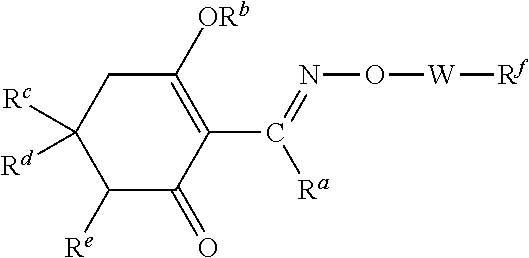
C1([ORb])=C(C(=NO[W][Rf])[Ra])C(=O)C([Re])C([Rc])([Rd])C1
